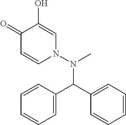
C1(=O)C=CN(N(C(C2=CC=CC=C2)C2=CC=CC=C2)C)C=C1O
